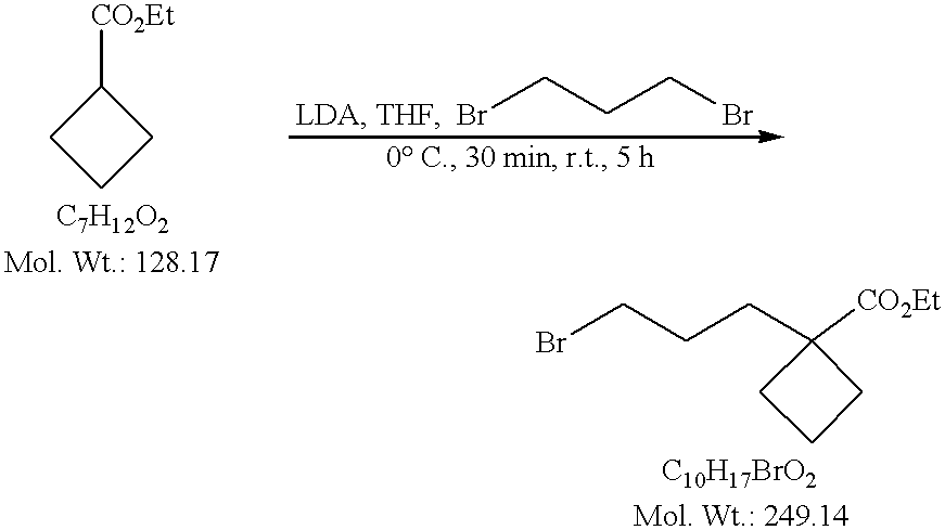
C1([CO2Et])CCC1.BrCCCBr.C1([CO2Et])(CCCBr)CCC1
